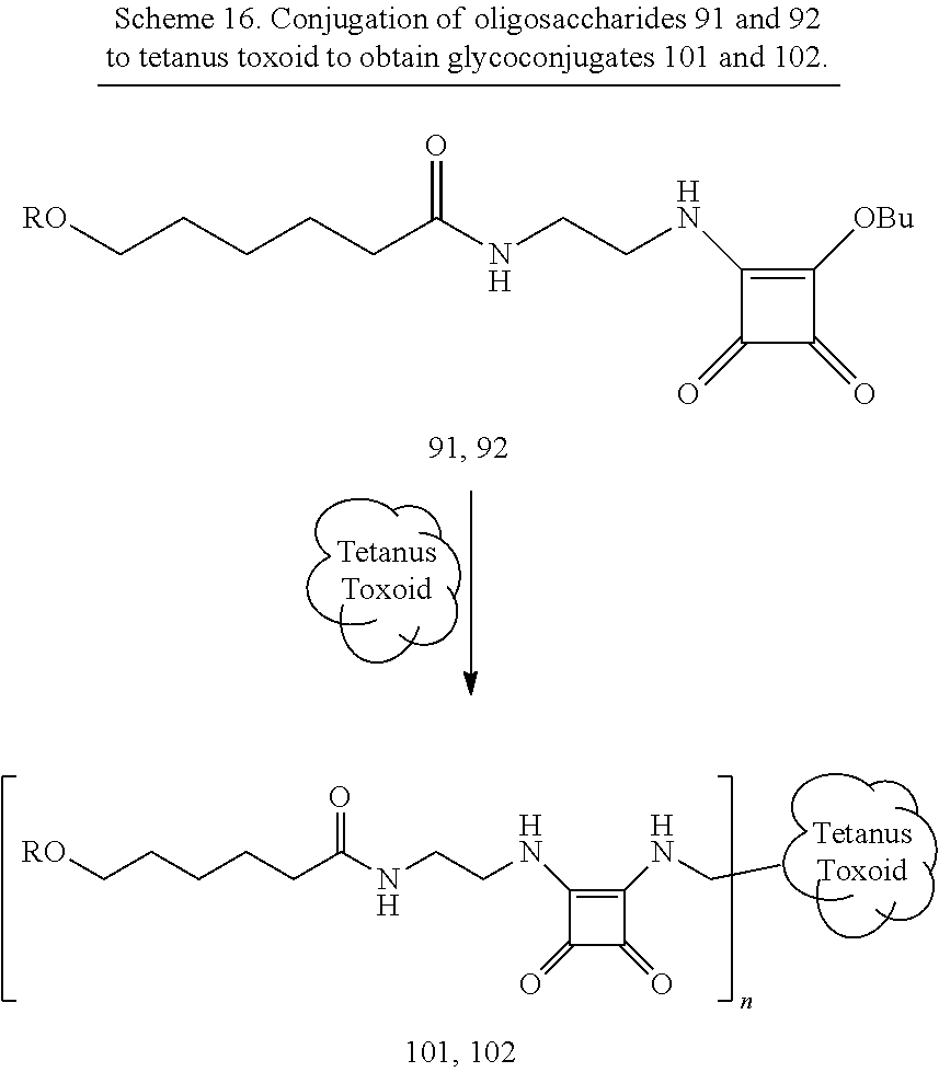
C1(NCCNC(CCCCC[RO])=O)=C(NCC)C(=O)C1=O.C1(NCCNC(CCCCC[RO])=O)=C([OBu])C(=O)C1=O
